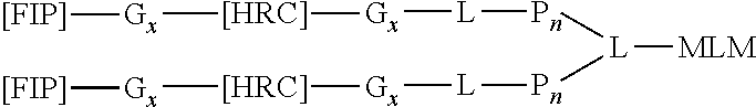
[L]([MLM])([Pn][L][Gx][[HRC]][Gx][[FIP]])[Pn][L][Gx][[HRC]][Gx][[FIP]]
